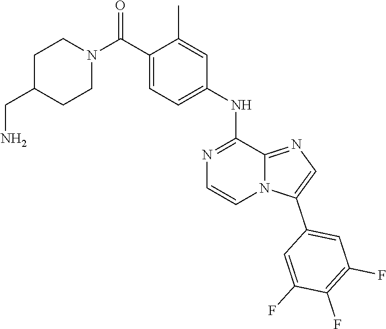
C1(C)=CC(NC2=NC=CN3C2=NC=C3C2=CC(F)=C(F)C(F)=C2)=CC=C1C(N1CCC(CN)CC1)=O
